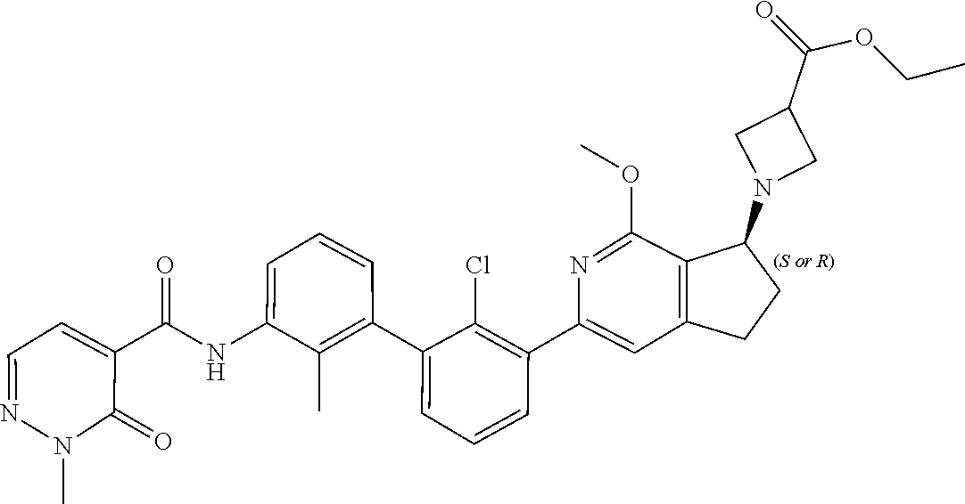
CN1N=CC=C(C(NC2=CC=CC(C3=CC=CC(C4=CC5=C(C(OC)=N4)C(N4CC(C(=O)OCC)C4)CC5)=C3Cl)=C2C)=O)C1=O
